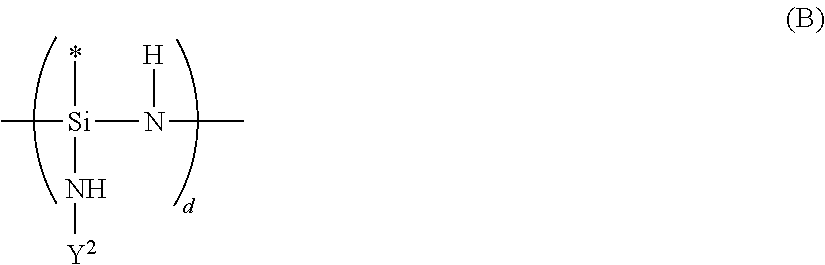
C[Si](N([H])C)(*)N[Y2]
